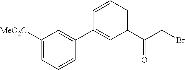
C1([MeO2C])=CC=CC(C2=CC(C(CBr)=O)=CC=C2)=C1
